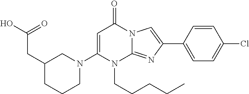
C1(CC(O)=O)CCCN(C2=CC(=O)N3C(=NC(C4=CC=C(Cl)C=C4)=C3)N2CCCCC)C1
